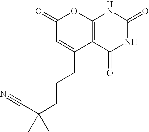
C1(=O)C=C(CCCC(C#N)(C)C)C2=C(O1)NC(=O)NC2=O
